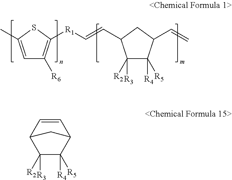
C1=C(C)SC([R1]C=CC2C([R3])([R2])C([R4])([R5])C(C=C)C2)=C1[R6].C1=CC2C([R2])([R3])C([R5])([R4])C1C2
